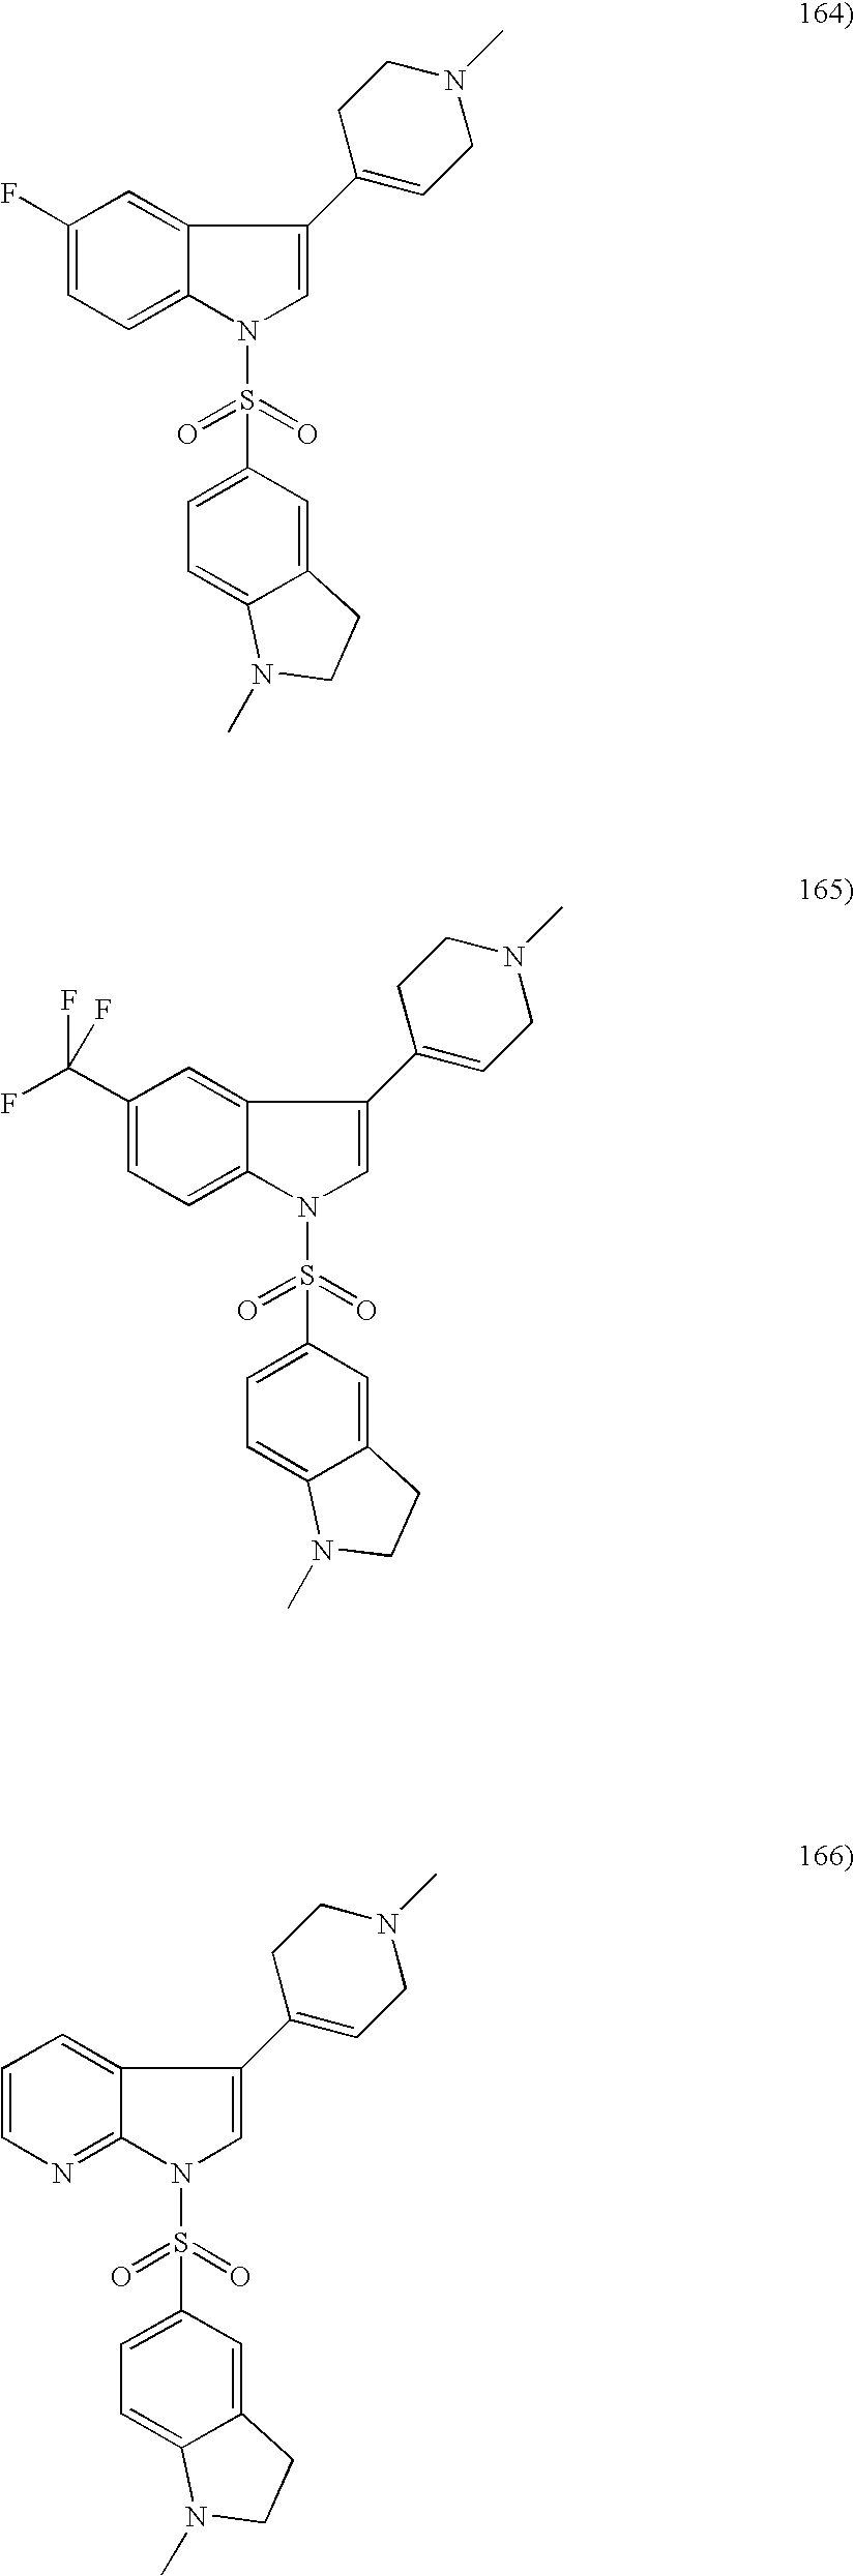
C1(F)=CC=C2C(=C1)C(C1=CCN(C)CC1)=CN2S(=O)(=O)C1=CC=C2C(=C1)CCN2C.C1(C(F)(F)F)=CC=C2C(=C1)C(C1=CCN(C)CC1)=CN2S(=O)(=O)C1=CC=C2C(=C1)CCN2C.C1=CN=C2C(=C1)C(C1=CCN(C)CC1)=CN2S(=O)(=O)C1=CC=C2C(=C1)CCN2C
